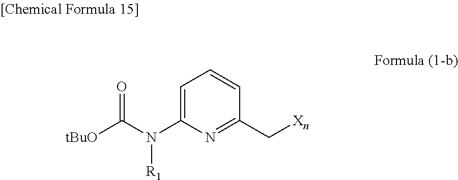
C1=C(N(C([tBuO])=O)[R1])N=C(C[Xn])C=C1
